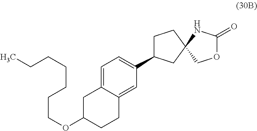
C1C(C2=CC=C3C(=C2)CCC(OCCCCCCC)C3)CC2(C1)COC(=O)N2
